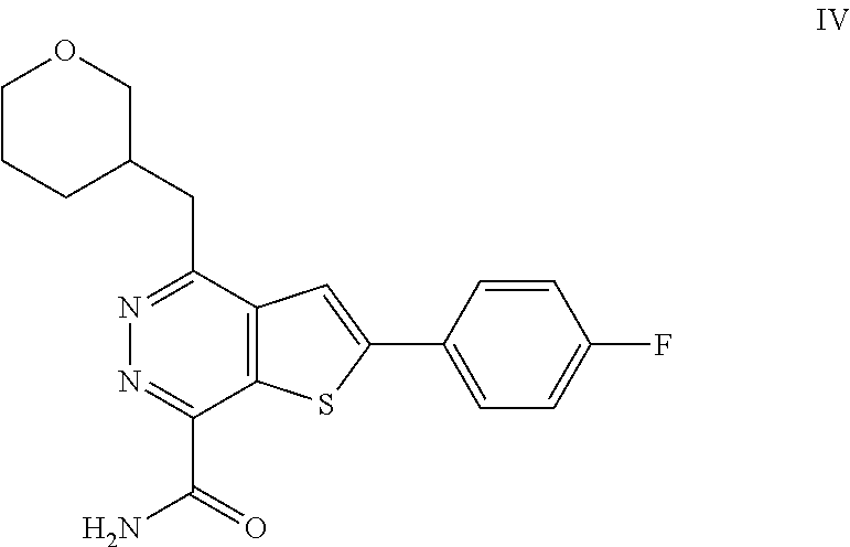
C12=C(C(CC3COCCC3)=NN=C1C(=O)N)C=C(C1=CC=C(F)C=C1)S2
